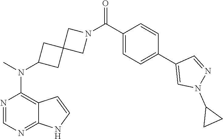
N1=CN=C2C(=C1N(C)C1CC3(C1)CN(C(C1=CC=C(C4=CN(C5CC5)N=C4)C=C1)=O)C3)C=CN2
